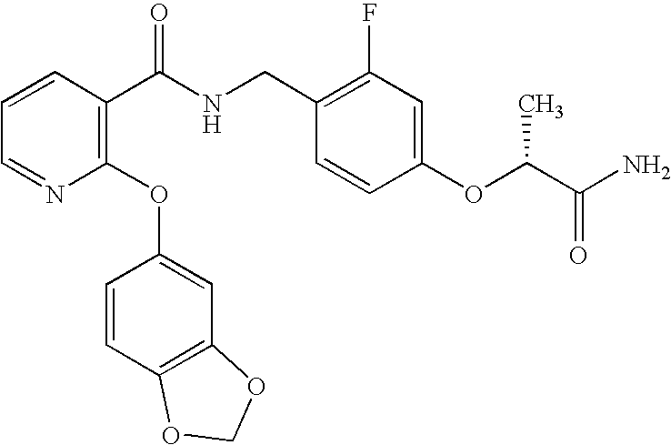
C1=CC(C(NCC2=C(F)C=C(OC(C(N)=O)C)C=C2)=O)=C(OC2=CC3=C(C=C2)OCO3)N=C1
